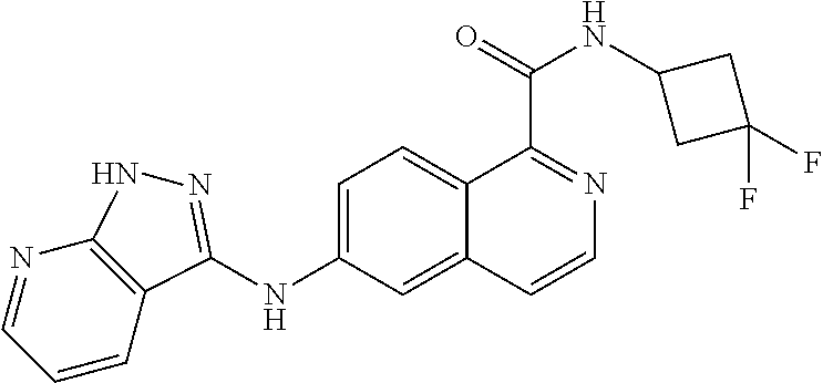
N1=CC=CC2=C1NN=C2NC1=CC=C2C(=C1)C=CN=C2C(=O)NC1CC(F)(F)C1
